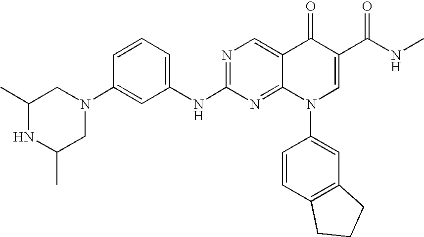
C1(C)NC(C)CN(C2=CC(NC3=NC=C4C(=N3)N(C3=CC5=C(C=C3)CCC5)C=C(C(NC)=O)C4=O)=CC=C2)C1
